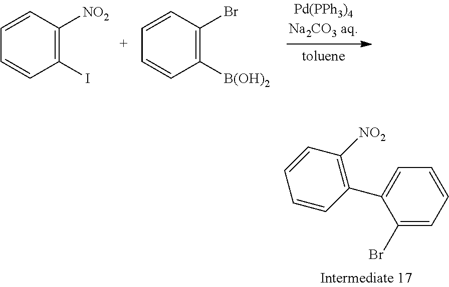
C1([B(OH)2])=C(Br)C=CC=C1.C1(I)=C([NO2])C=CC=C1.C1(C2=CC=CC=C2Br)=C([NO2])C=CC=C1
